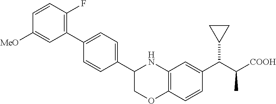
C1(C2=CC=C(C3COC4=C(N3)C=C(C(C([COOH])C)C3CC3)C=C4)C=C2)=C(F)C=CC([MeO])=C1
